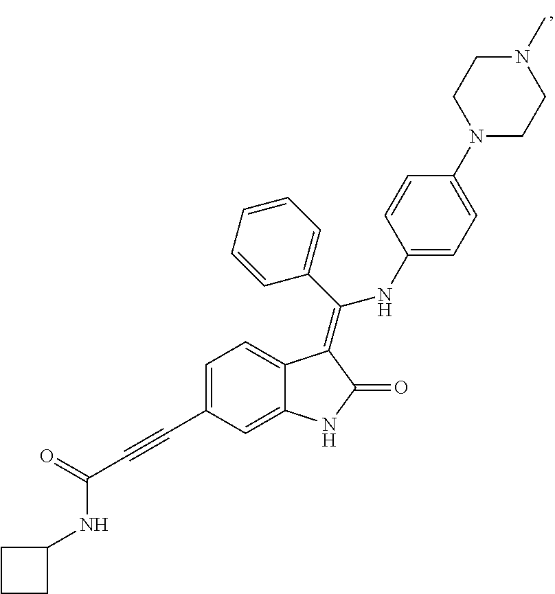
C1=CC(C(=C2C3=CC=C(C#CC(=O)NC4CCC4)C=C3NC2=O)NC2=CC=C(N3CCN(C)CC3)C=C2)=CC=C1
